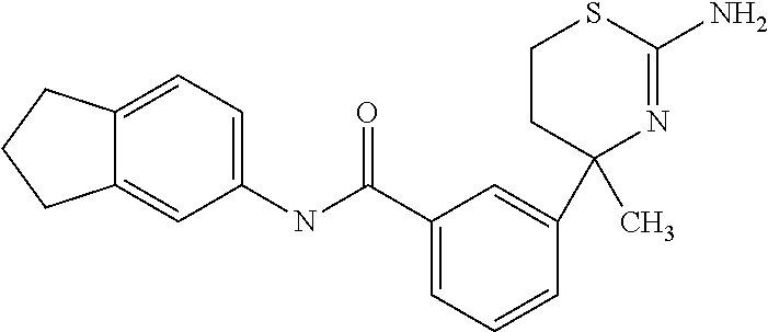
C1=C(C(NC2=CC=C3C(=C2)CCC3)=O)C=C(C2(C)N=C(N)SCC2)C=C1
